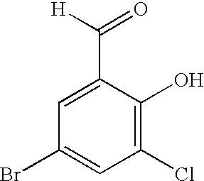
C1(Cl)=C(O)C(C(=O)[H])=CC(Br)=C1
